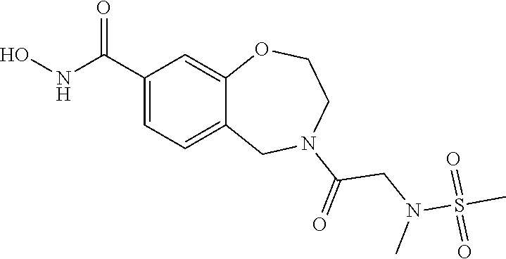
C1(C(NO)=O)=CC=C2C(=C1)OCCN(C(=O)CN(S(C)(=O)=O)C)C2
